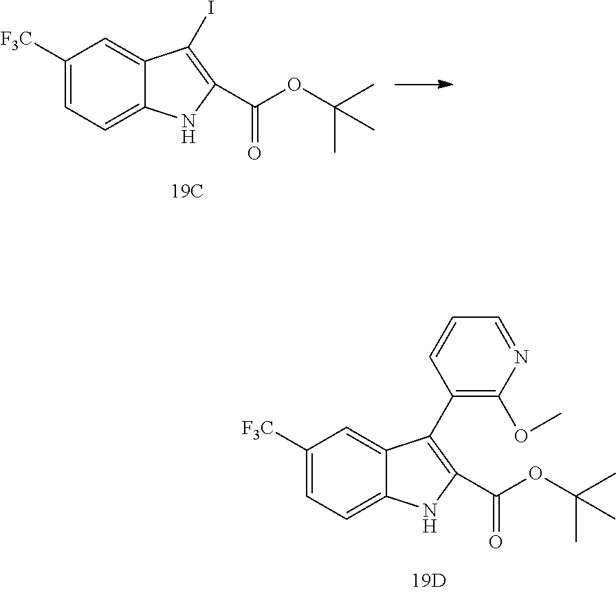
C1([F3C])=CC=C2C(=C1)C(C1=C(OC)N=CC=C1)=C(C(OC(C)(C)C)=O)N2.C1([F3C])=CC=C2C(=C1)C(I)=C(C(OC(C)(C)C)=O)N2
